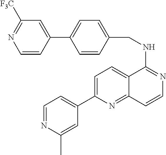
C1(C2=CC=C3C(=N2)C=CN=C3NCC2=CC=C(C3=CC([F3C])=NC=C3)C=C2)=CC=NC(C)=C1
